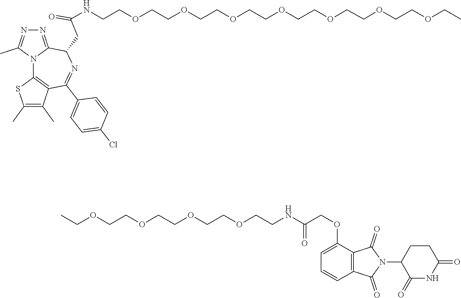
N(C(COC1=CC=CC2=C1C(=O)N(C1C(=O)NC(=O)CC1)C2=O)=O)CCOCCOCCOCCOCC.N(CCOCCOCCOCCOCCOCCOCCOCC)C(CC1C2=NN=C(C)N2C2=C(C(C)=C(C)S2)C(C2=CC=C(Cl)C=C2)=N1)=O
